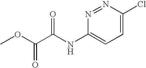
C1=C(Cl)N=NC(NC(C(=O)OC)=O)=C1
